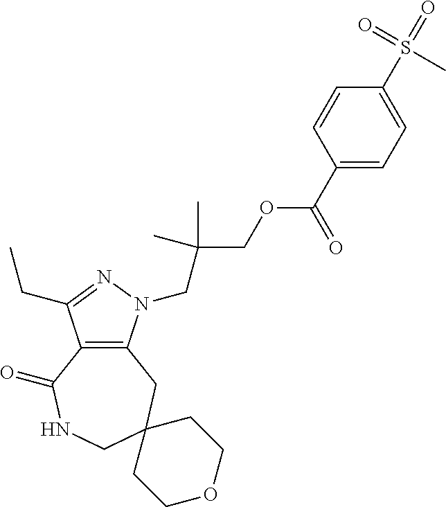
C12=C(CC3(CNC1=O)CCOCC3)N(CC(COC(C1=CC=C(S(=O)(=O)C)C=C1)=O)(C)C)N=C2CC
